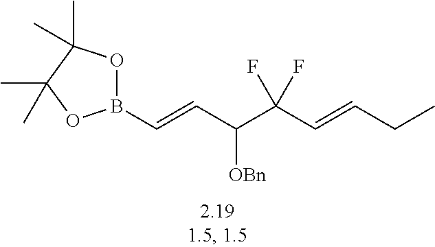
C(C=CB1OC(C)(C)C(C)(C)O1)(C(C=CCC)(F)F)[OBn]
